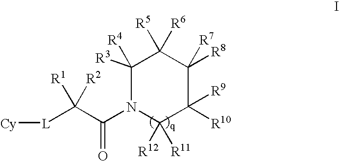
C1([R3])([R4])N(C(C([L][Cy])([R1])[R2])=O)C([R12])([R11])C([R10])([R9])C([R8])([R7])C1([R5])[R6]
